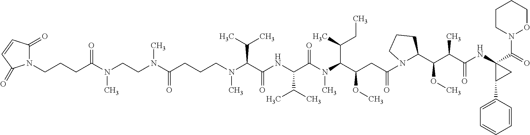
C(CCN(C(C(NC(C(N(C(C(CC(=O)N1CCCC1C(OC)C(C(NC1(C(=O)N2OCCCC2)C(C2=CC=CC=C2)C1)=O)C)OC)C(C)CC)C)=O)C(C)C)=O)C(C)C)C)C(=O)N(C)CCN(C(CCCN1C(=O)C=CC1=O)=O)C
